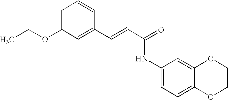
C(=CC(=O)NC1=CC=C2C(=C1)OCCO2)C1=CC(OCC)=CC=C1
